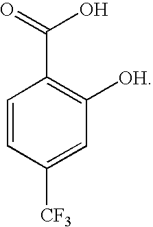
C1=CC(C(=O)O)=C([OH])C=C1[CF3]
